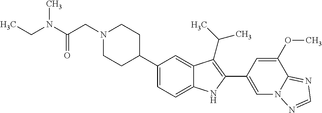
N1(CC(=O)N(C)CC)CCC(C2=CC=C3C(=C2)C(C(C)C)=C(C2=CN4C(=NC=N4)C(OC)=C2)N3)CC1
